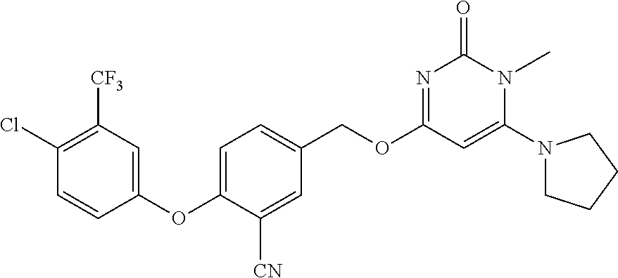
C1(OC2=CC=C(COC3=NC(=O)N(C)C(N4CCCC4)=C3)C=C2[CN])=CC([CF3])=C(Cl)C=C1
